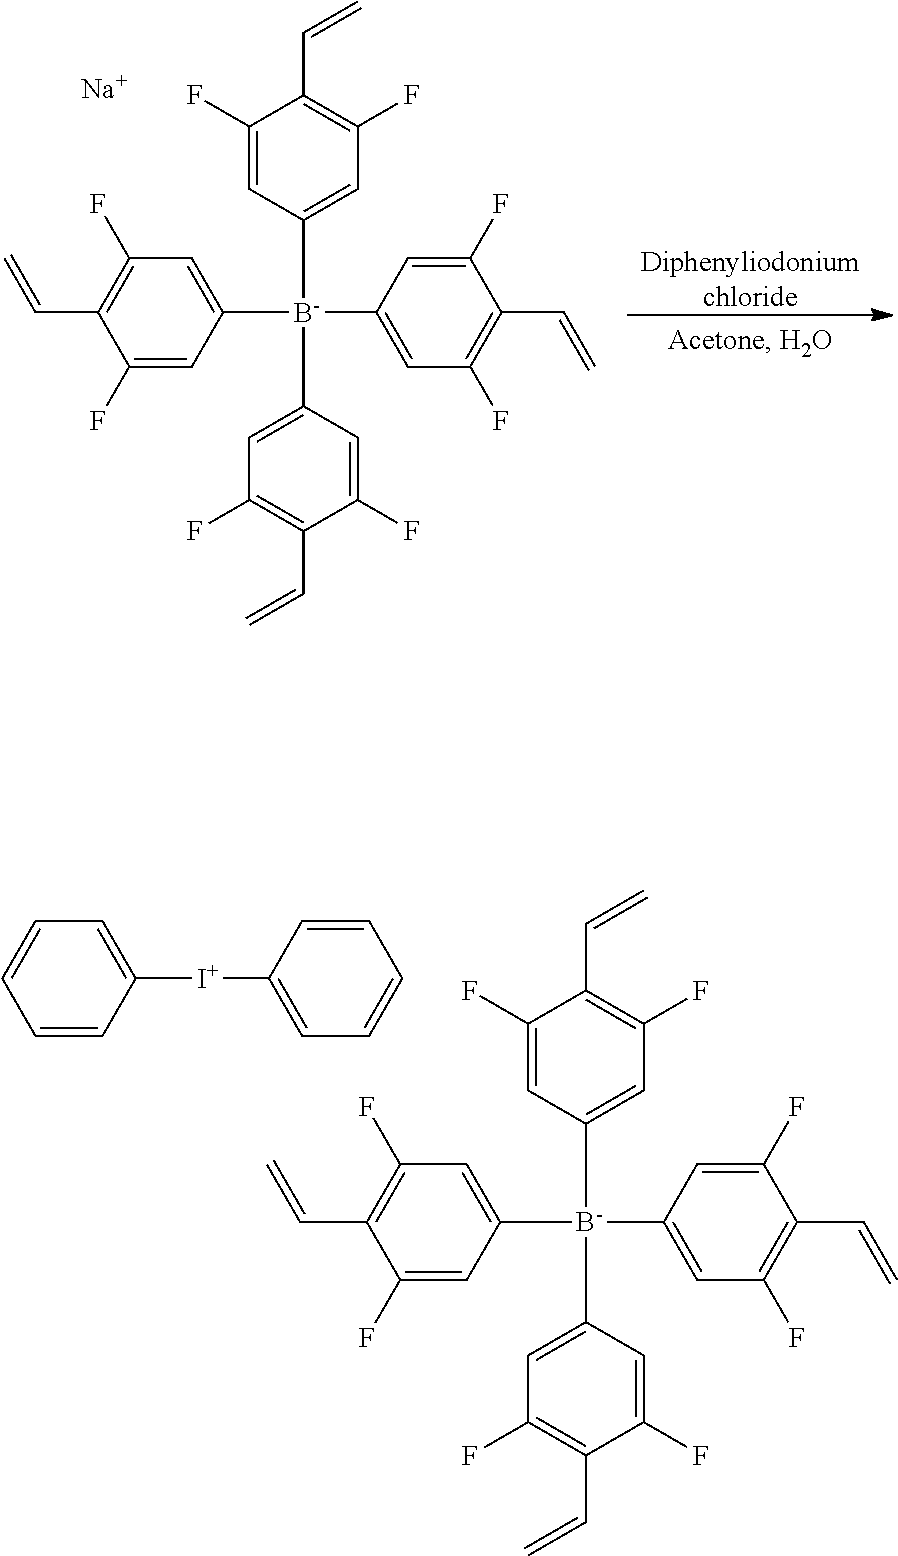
C1(F)=CC([B-](C2=CC(F)=C(C=C)C(F)=C2)(C2=CC(F)=C(C=C)C(F)=C2)C2=CC(F)=C(C=C)C(F)=C2)=CC(F)=C1C=C.[Na].[Diphenyliodoniumchloride].C1(F)=CC([B-](C2=CC(F)=C(C=C)C(F)=C2)(C2=CC(F)=C(C=C)C(F)=C2)C2=CC(F)=C(C=C)C(F)=C2)=CC(F)=C1C=C.C1=CC([I+]C2=CC=CC=C2)=CC=C1
